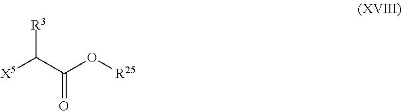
[X5]C(C(O[R25])=O)[R3]
